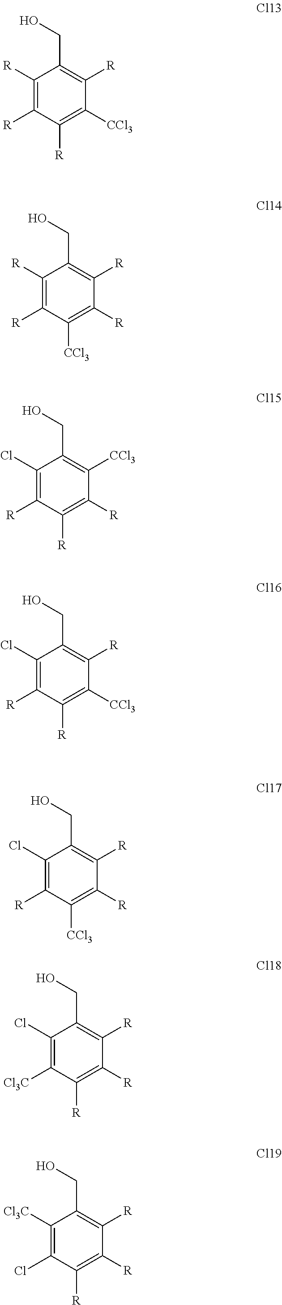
C1([R])=C([R])C([R])=C([CCl3])C([R])=C1CO.C1([R])=C([R])C([CCl3])=C([R])C([R])=C1CO.C1(Cl)=C([R])C([R])=C([R])C([CCl3])=C1CO.C1(Cl)=C([R])C([R])=C([CCl3])C([R])=C1CO.C1(Cl)=C([R])C([CCl3])=C([R])C([R])=C1CO.C1(Cl)=C([Cl3C])C([R])=C([R])C([R])=C1CO.C1([Cl3C])=C(Cl)C([R])=C([R])C([R])=C1CO
